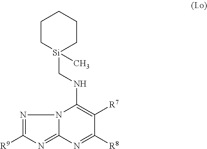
C1C[Si](CNC2=C([R7])C([R8])=NC3=NC([R9])=NN32)(C)CCC1
